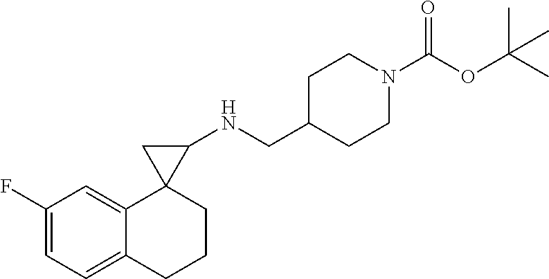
C1=C(F)C=C2C(=C1)CCCC21C(NCC2CCN(C(OC(C)(C)C)=O)CC2)C1
